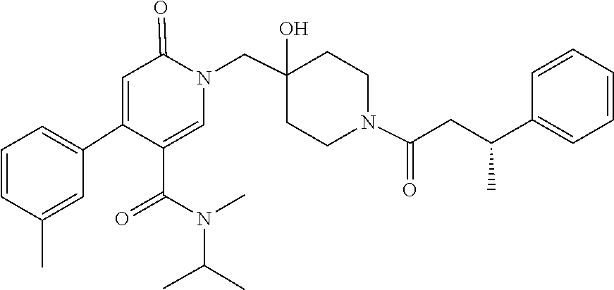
C1(C(=O)N(C)C(C)C)=CN(CC2(O)CCN(C(=O)CC(C3=CC=CC=C3)C)CC2)C(=O)C=C1C1=CC=CC(C)=C1
